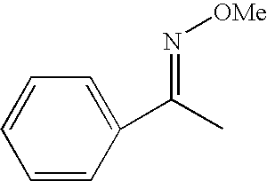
C1=CC(C(=N[OMe])C)=CC=C1
